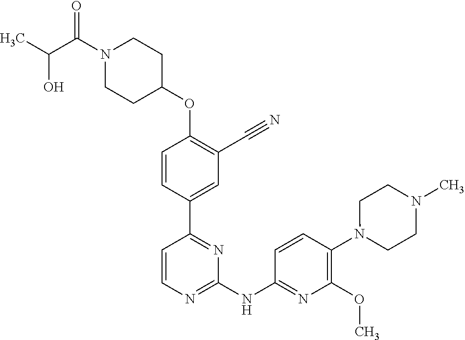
C1=CC(C2=NC(NC3=NC(OC)=C(N4CCN(C)CC4)C=C3)=NC=C2)=CC(C#N)=C1OC1CCN(C(C(C)O)=O)CC1
